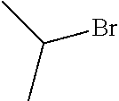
C(C)(C)Br
